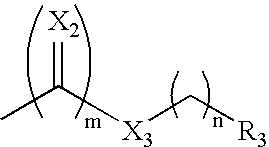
CC(=[X2])[X3]C[R3]
